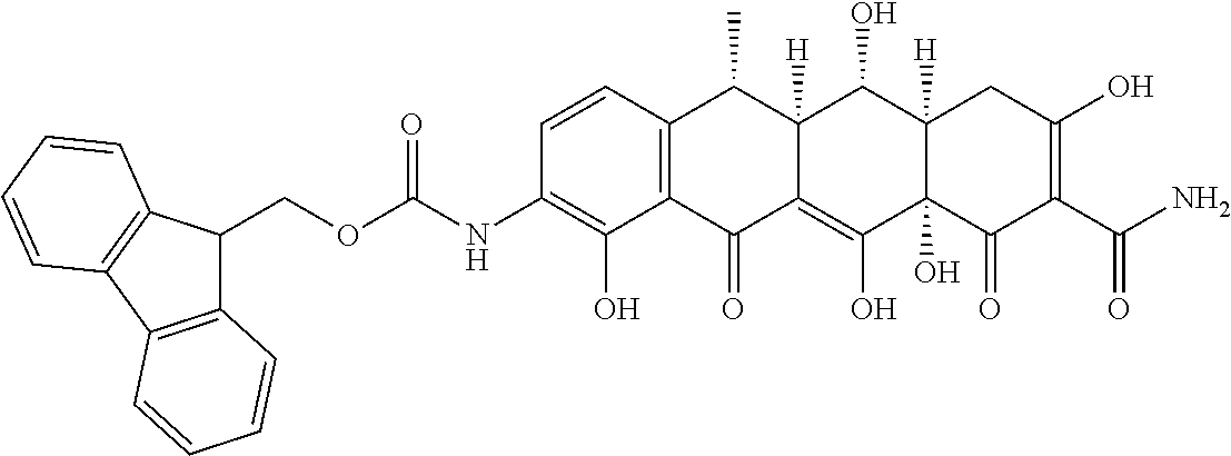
C1=CC2=C(C(O)=C1NC(OCC1C3=C(C4=C1C=CC=C4)C=CC=C3)=O)C(=O)C1=C(O)C3(O)C([H])(C(O)C1([H])C2C)CC(O)=C(C(N)=O)C3=O
